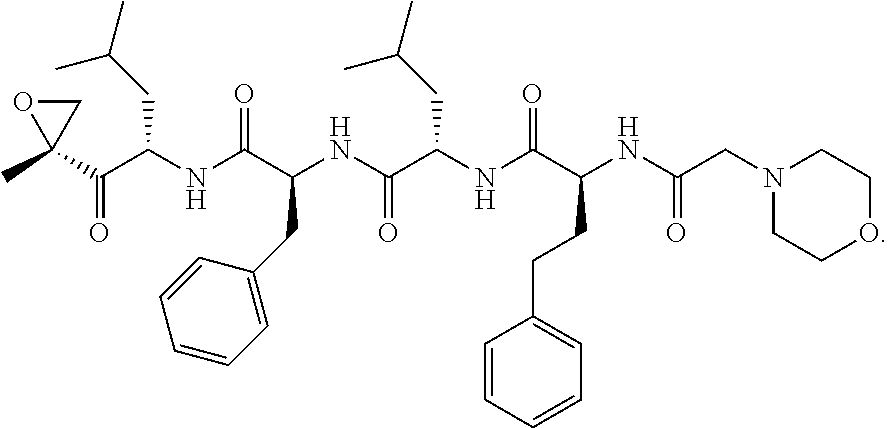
CC1(C(C(NC(C(NC(C(NC(C(NC(CN2CCOCC2)=O)CCC2=CC=CC=C2)=O)CC(C)C)=O)CC2=CC=CC=C2)=O)CC(C)C)=O)CO1
